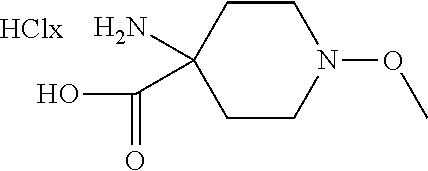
C1CC(N)(C(O)=O)CCN1OC
